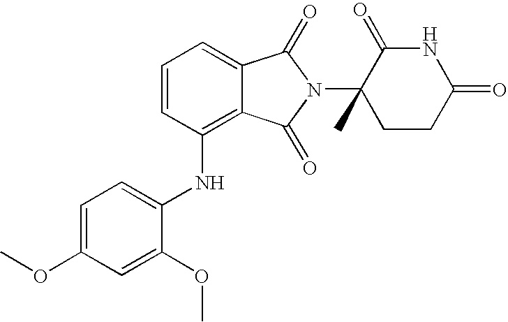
C1=CC(NC2=CC=C(OC)C=C2OC)=C2C(=C1)C(=O)N(C1(C)CCC(=O)NC1=O)C2=O
